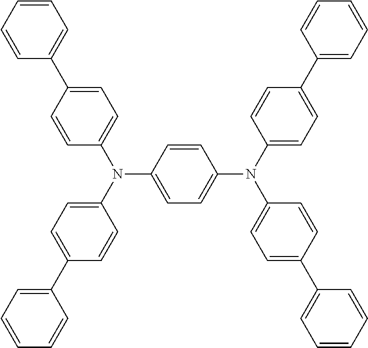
C1=C(C2=CC=CC=C2)C=CC(N(C2=CC=C(C3=CC=CC=C3)C=C2)C2=CC=C(N(C3=CC=C(C4=CC=CC=C4)C=C3)C3=CC=C(C4=CC=CC=C4)C=C3)C=C2)=C1
